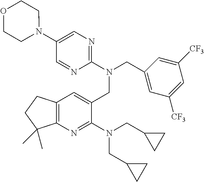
C1(N(CC2CC2)CC2CC2)=NC2=C(C=C1CN(CC1=CC([CF3])=CC([CF3])=C1)C1=NC=C(N3CCOCC3)C=N1)CCC2(C)C
